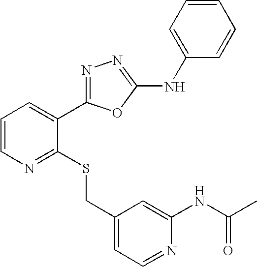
C1(CSC2=NC=CC=C2C2=NN=C(NC3=CC=CC=C3)O2)=CC=NC(NC(C)=O)=C1
